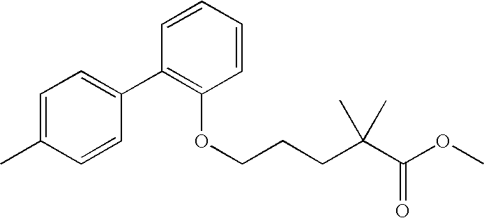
C1=C(C)C=CC(C2=C(OCCCC(C(OC)=O)(C)C)C=CC=C2)=C1
